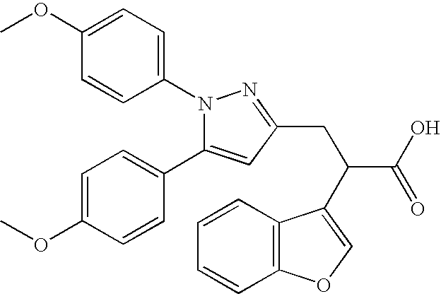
COC1=CC=C(N2C(C3=CC=C(OC)C=C3)=CC(CC(C(O)=O)C3=COC4=C3C=CC=C4)=N2)C=C1
